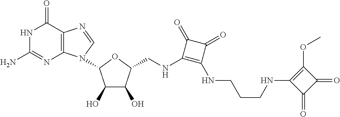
C12=C(C(=O)NC(N)=N1)N=CN2C1C(O)C(O)C(CNC2=C(NCCCNC3=C(OC)C(=O)C3=O)C(=O)C2=O)O1
